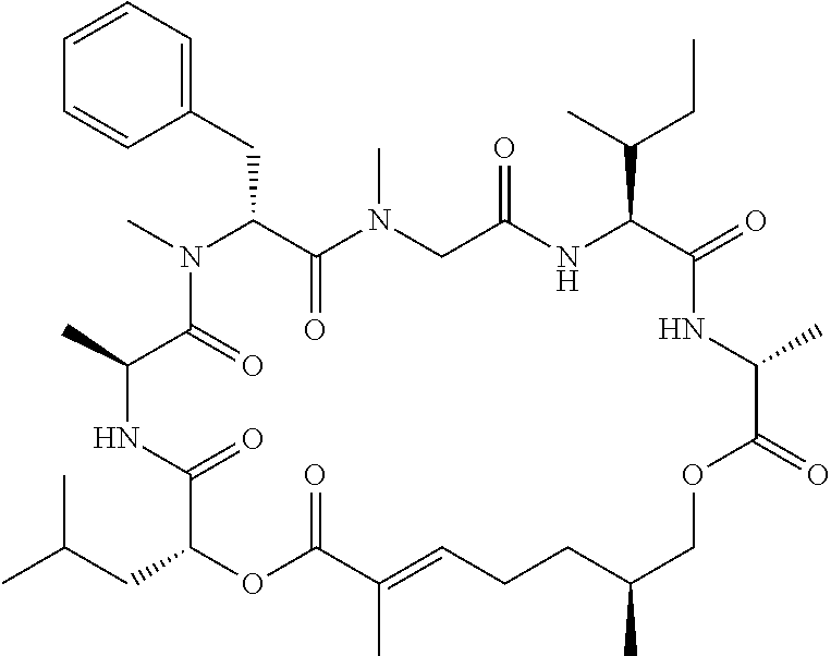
C1=CC=C(CC2C(=O)N(C)CC(=O)NC(C(C)CC)C(=O)NC(C)C(=O)OCC(C)CCC=C(C)C(=O)OC(CC(C)C)C(=O)NC(C)C(=O)N2C)C=C1
